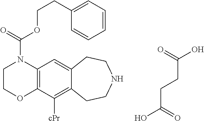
C1COC2=C(N1C(=O)OCCC1=CC=CC=C1)C=C1C(=C2[cPr])CCNCC1.OC(=O)CCC(O)=O
